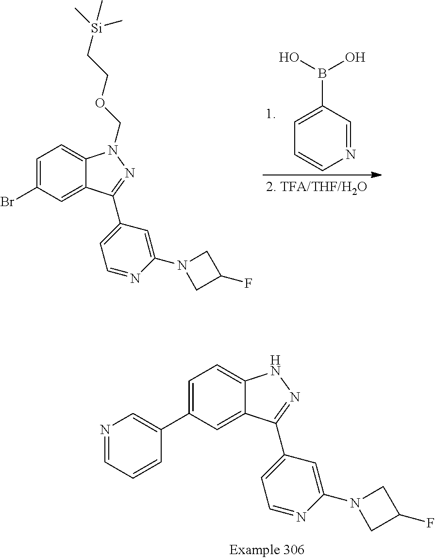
C1=C(C2=CN=CC=C2)C=C2C(=C1)NN=C2C1=CC=NC(N2CC(F)C2)=C1.C1=C(Br)C=C2C(=C1)N(COCC[Si](C)(C)C)N=C2C1=CC=NC(N2CC(F)C2)=C1.C1=C(B(O)O)C=NC=C1
